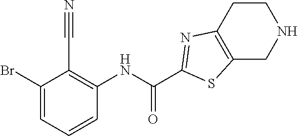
BrC1=CC=CC(NC(C2=NC3=C(S2)CNCC3)=O)=C1C#N
